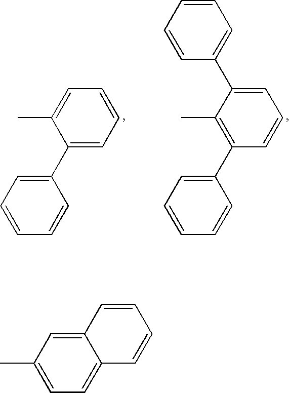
C1(C2=CC=CC=C2)=CC=CC=C1C.C1(C2=CC=CC=C2)=C(C)C(C2=CC=CC=C2)=CC=C1.C1=C(C)C=C2C(=C1)C=CC=C2
